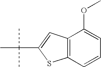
C1=C(OC)C2=C(C=C1)SC(C(C)(C)C)=C2
